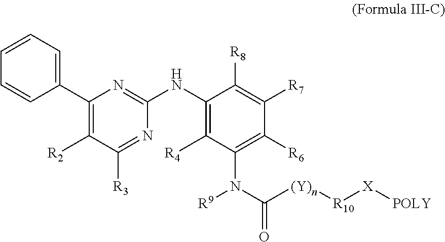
C1(C2=CC=CC=C2)=C([R2])C([R3])=NC(NC2=C([R4])C(N(C([(Y)n][R10][X][POLY])=O)[R9])=C([R6])C([R7])=C2[R8])=N1
